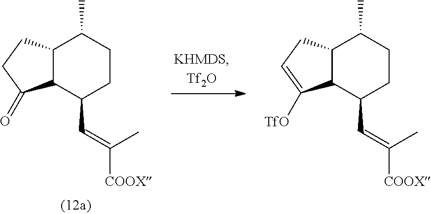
C12C(CCC1=O)C(C)CCC2C=C([COOX])C.C12C(CC=C1[TfO])C(C)CCC2C=C([COOX])C
